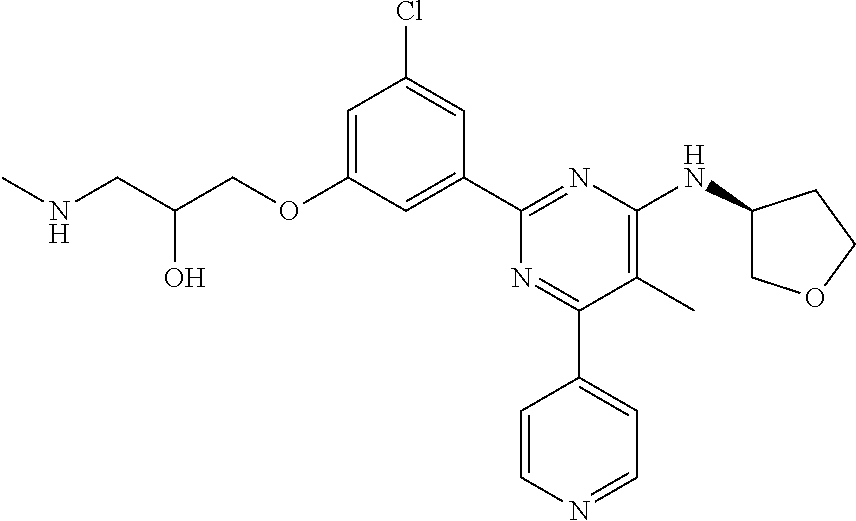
C1=C(OCC(CNC)O)C=C(C2=NC(NC3COCC3)=C(C)C(C3=CC=NC=C3)=N2)C=C1Cl
